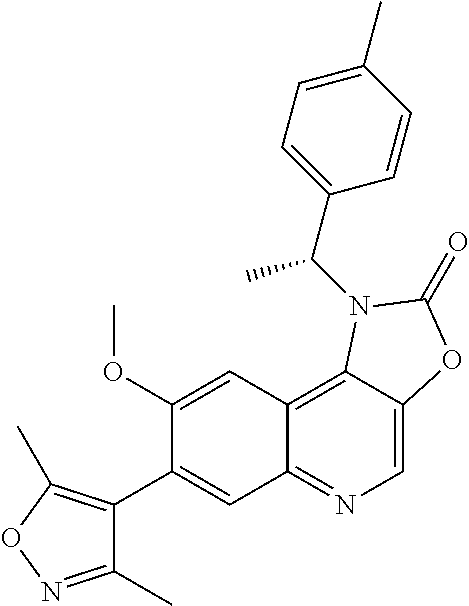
C1(OC)=CC2=C3C(=CN=C2C=C1C1=C(C)ON=C1C)OC(=O)N3C(C1=CC=C(C)C=C1)C
